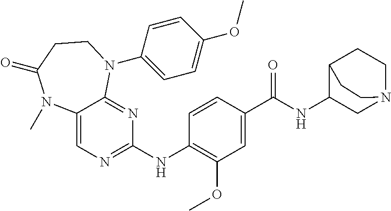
C1(NC2=NC=C3C(=N2)N(C2=CC=C(OC)C=C2)CCC(=O)N3C)=C(OC)C=C(C(NC2CN3CCC2CC3)=O)C=C1
